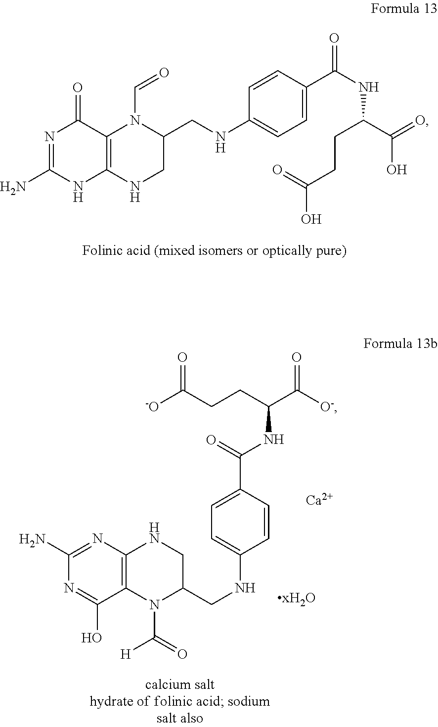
N1=C(N)NC2=C(C1=O)N(C=O)C(CNC1=CC=C(C(NC(C(=O)O)CCC(O)=O)=O)C=C1)CN2.C12=C(N=C(N)N=C1O)NCC(CNC1=CC=C(C(=O)NC(C(=O)[O-])CCC([-O])=O)C=C1)N2C(=O)[H].[Ca]
